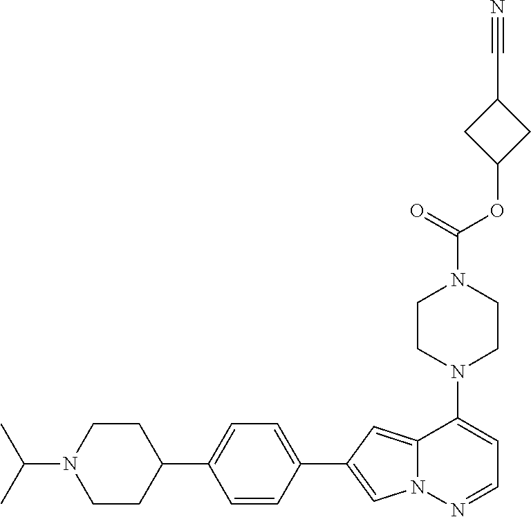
N1(C2=CC=NN3C2=CC(C2=CC=C(C4CCN(C(C)C)CC4)C=C2)=C3)CCN(C(OC2CC(C#N)C2)=O)CC1
